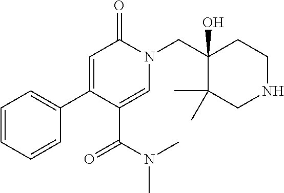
N1(CC2(O)C(C)(C)CNCC2)C(=O)C=C(C2=CC=CC=C2)C(C(N(C)C)=O)=C1
